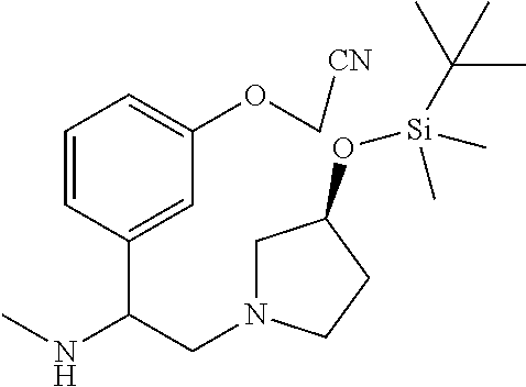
C1=CC(C(CN2CC(O[Si](C)(C)C(C)(C)C)CC2)NC)=CC(OC[CN])=C1
